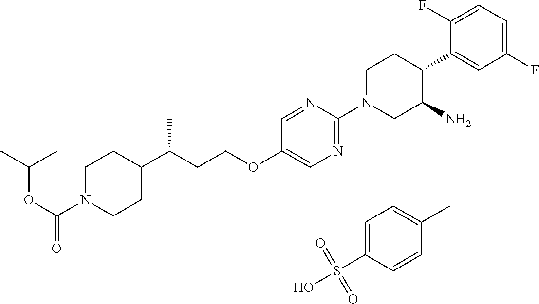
C(N1CCC(C(CCOC2=CN=C(N3CC(N)C(C4=CC(F)=CC=C4F)CC3)N=C2)C)CC1)(OC(C)C)=O.C1=C(S(O)(=O)=O)C=CC(C)=C1
